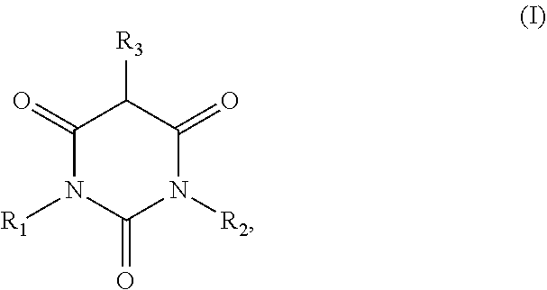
C1(=O)N([R1])C(=O)N([R2])C(=O)C1[R3]
